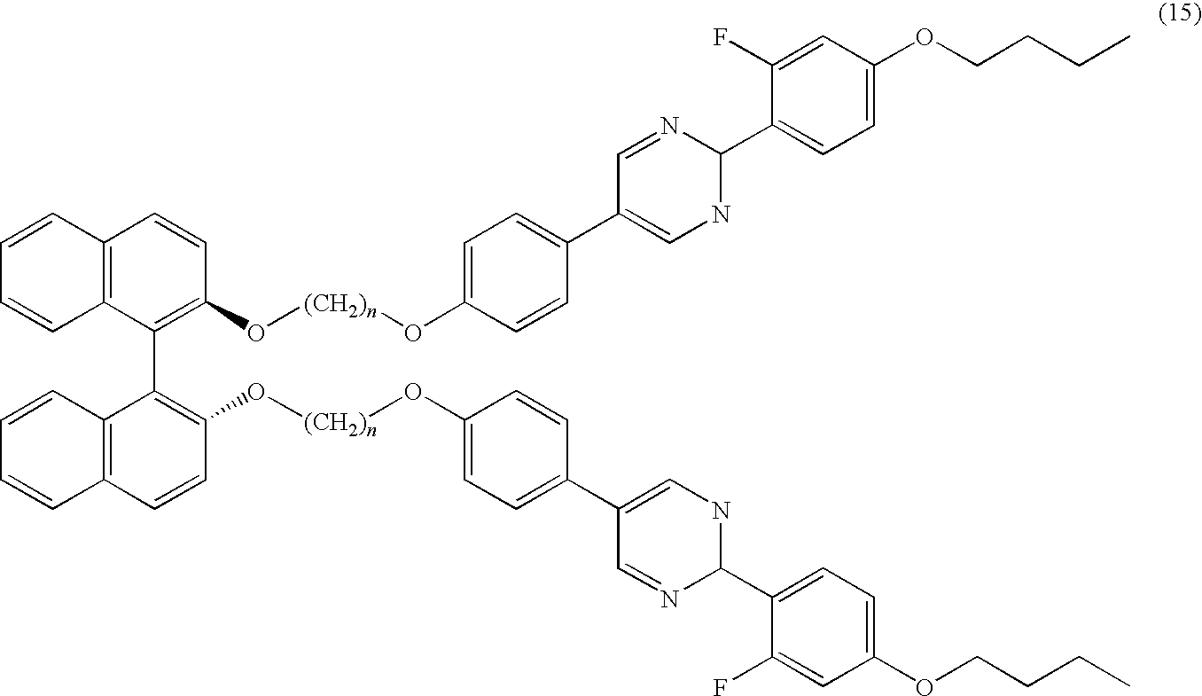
C12=C(C(C3=C(O[(CH2)n]OC4=CC=C(C5=CNC(C6=CC=C(OCCCC)C=C6F)N=C5)C=C4)C=CC4=C3C=CC=C4)=C(O[(CH2)n]OC3=CC=C(C4=CNC(C5=CC=C(OCCCC)C=C5F)N=C4)C=C3)C=C1)C=CC=C2
